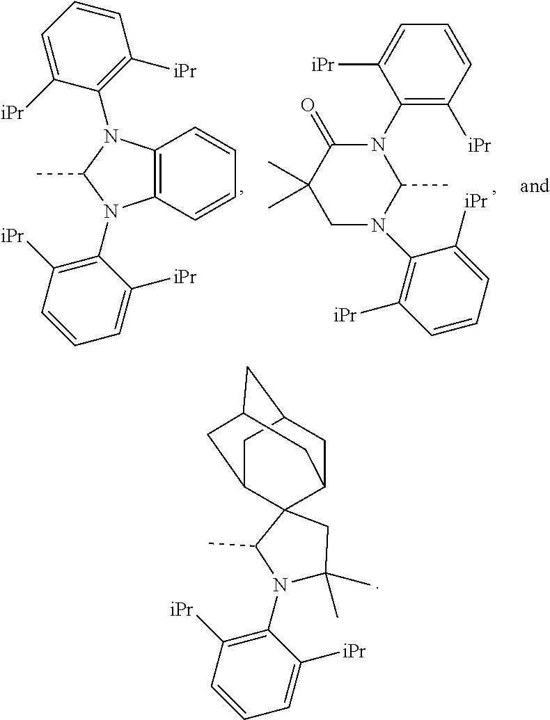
C12=C(C=CC=C1)N(C1=C([iPr])C=CC=C1[iPr])C(C)N2C1=C([iPr])C=CC=C1[iPr].N1(C2=C([iPr])C=CC=C2[iPr])C(=O)C(C)(C)CN(C2=C([iPr])C=CC=C2[iPr])C1C.N1(C2=C([iPr])C=CC=C2[iPr])C(C)(C)CC2(C1C)C1CC3CC(CC2C3)C1
